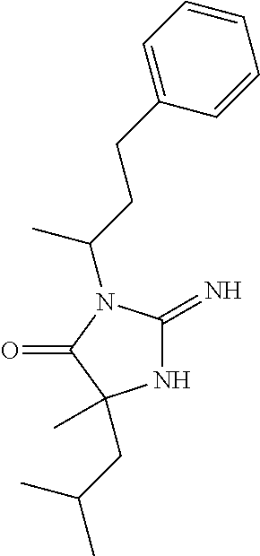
N1C(=N)N(C(CCC2=CC=CC=C2)C)C(=O)C1(C)CC(C)C
